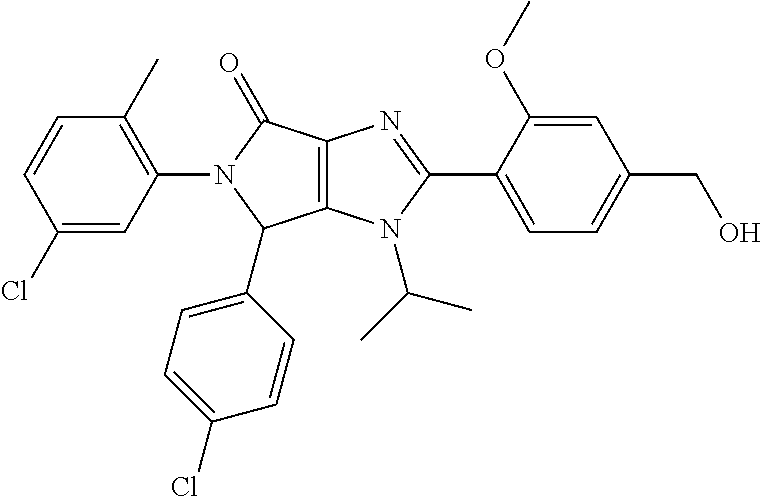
C12=C(N(C(C)C)C(C3=CC=C(CO)C=C3OC)=N1)C(C1=CC=C(Cl)C=C1)N(C1=C(C)C=CC(Cl)=C1)C2=O
